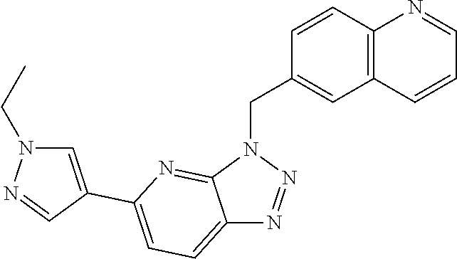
C12=C(C=CC(CN3C4=NC(C5=CN(CC)N=C5)=CC=C4N=N3)=C1)N=CC=C2
